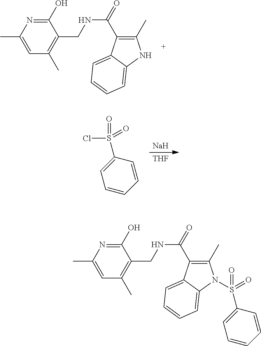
C1(C)=C(C(NCC2=C(C)C=C(C)N=C2O)=O)C2=CC=CC=C2N1.[Na].[THF].C1(S(=O)(Cl)=O)=CC=CC=C1.C1(C)=C(C(NCC2=C(C)C=C(C)N=C2O)=O)C2=CC=CC=C2N1S(C1=CC=CC=C1)(=O)=O
